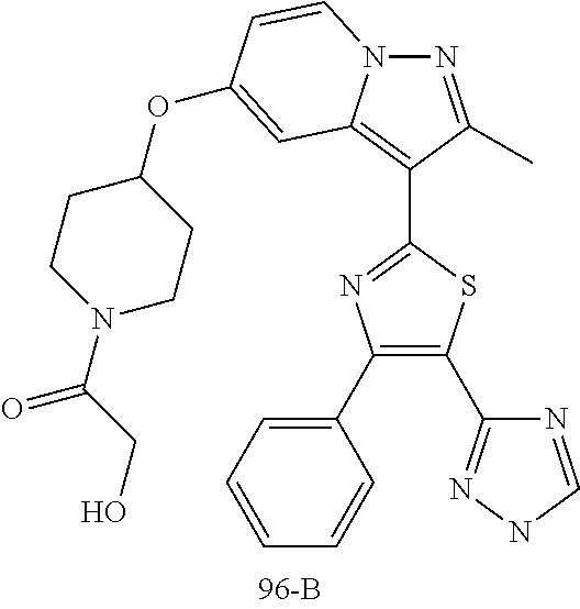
C1(C2=NNC=N2)=C(C2=CC=CC=C2)N=C(C2=C3N(N=C2C)C=CC(OC2CCN(C(CO)=O)CC2)=C3)S1
